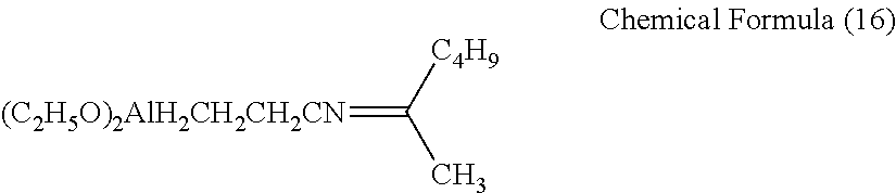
[(C2H5O)2AlH2CH2CH2CN]=C([C4H9])C
